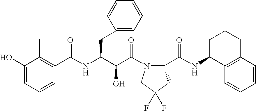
C1(O)=CC=CC(C(NC(C(C(=O)N2C(C(NC3C4=C(CCC3)C=CC=C4)=O)CC(F)(F)C2)O)CC2=CC=CC=C2)=O)=C1C
